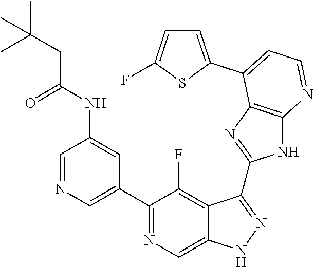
C1=NC=C(C2=NC=C3C(=C2F)C(C2=NC4=C(N2)N=CC=C4C2=CC=C(F)S2)=NN3)C=C1NC(CC(C)(C)C)=O
